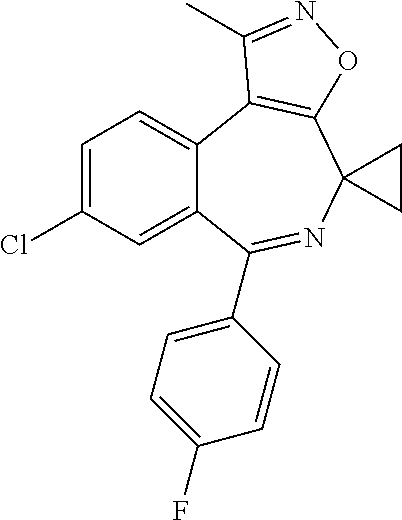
C12=CC=C(Cl)C=C1C(C1=CC=C(F)C=C1)=NC1(C3=C2C(C)=NO3)CC1
